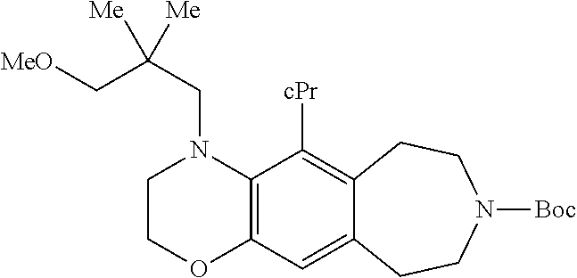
C1COC2=C(N1CC(C[MeO])([Me])[Me])C([cPr])=C1C(=C2)CCN([Boc])CC1
